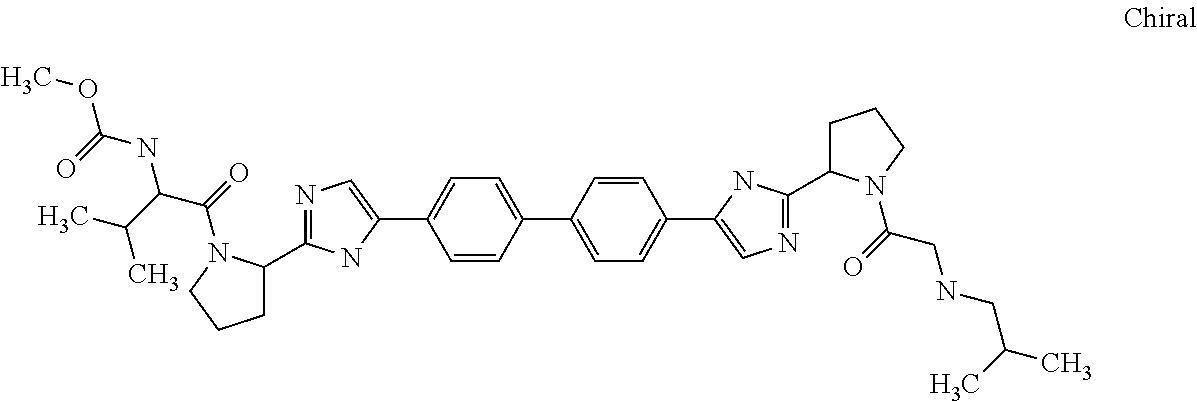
C1C(C2=NC=C(C3=CC=C(C4=CC=C(C5=CN=C(C6CCCN6C(=O)CNCC(C)C)N5)C=C4)C=C3)N2)N(C(=O)C(C(C)C)NC(OC)=O)CC1
